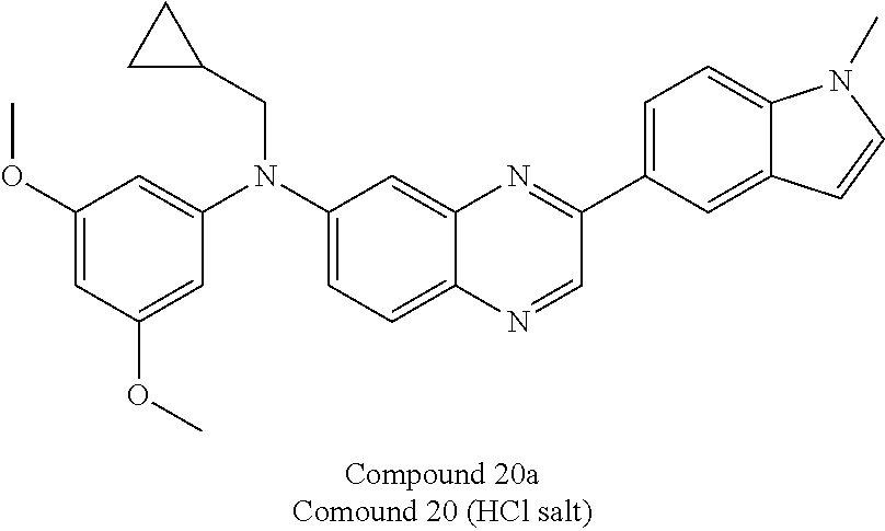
C1(OC)=CC(OC)=CC(N(C2=CC=C3C(=C2)N=C(C2=CC=C4C(=C2)C=CN4C)C=N3)CC2CC2)=C1
